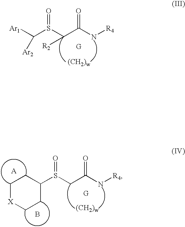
S(C(C(N[R4])=O)[R2])(C([Ar1])[Ar2])=O.B.S(=O)(C1CC[X]CC1)CC(N[R4])=O
